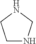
C1NCNC1
